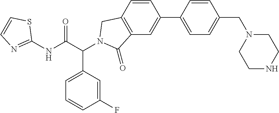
C1(NC(C(C2=CC=CC(F)=C2)N2CC3=C(C=C(C4=CC=C(CN5CCNCC5)C=C4)C=C3)C2=O)=O)=NC=CS1
